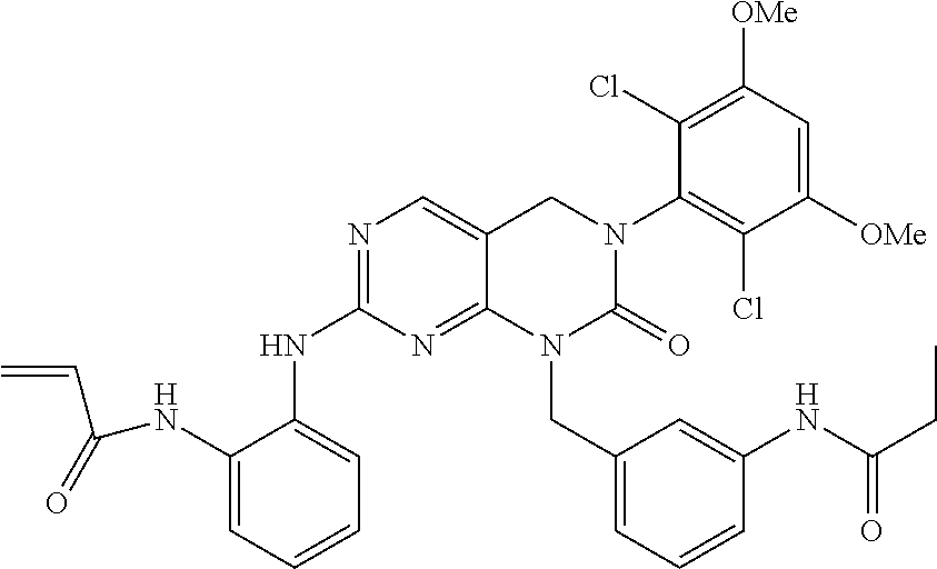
C1(NC(C=C)=O)=CC=CC=C1NC1=NC=C2C(=N1)N(CC1=CC=CC(NC(CC)=O)=C1)C(=O)N(C1=C(Cl)C([OMe])=CC([OMe])=C1Cl)C2
